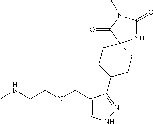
CNCCN(CC1=CNN=C1C1CCC2(CC1)NC(=O)N(C)C2=O)C
